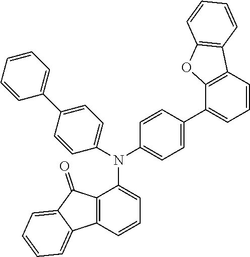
N(C1=CC=CC2=C1C(=O)C1=CC=CC=C21)(C1=CC=C(C2=CC=CC=C2)C=C1)C1=CC=C(C2=CC=CC3=C2OC2=C3C=CC=C2)C=C1
